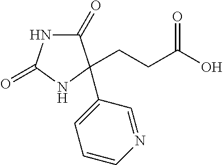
C1(=O)NC(=O)NC1(C1=CC=CN=C1)CCC(O)=O
